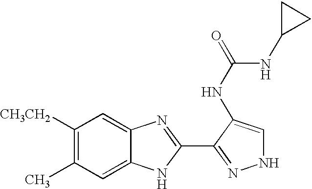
C1([CH3CH2])=C(C)C=C2C(=C1)N=C(C1=NNC=C1NC(NC1CC1)=O)N2
